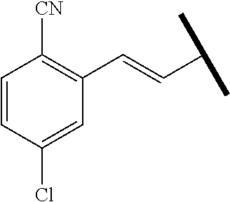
C1(C=CC(C)C)=C([CN])C=CC(Cl)=C1
